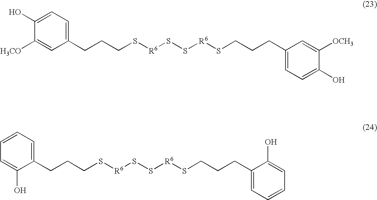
C1(O)=CC=C(CCCS[R6]SS[R6]SCCCC2=CC=C(O)C([OCH3])=C2)C=C1[H3CO].C1=CC=C(CCCS[R6]SS[R6]SCCCC2=CC=CC=C2O)C(O)=C1
